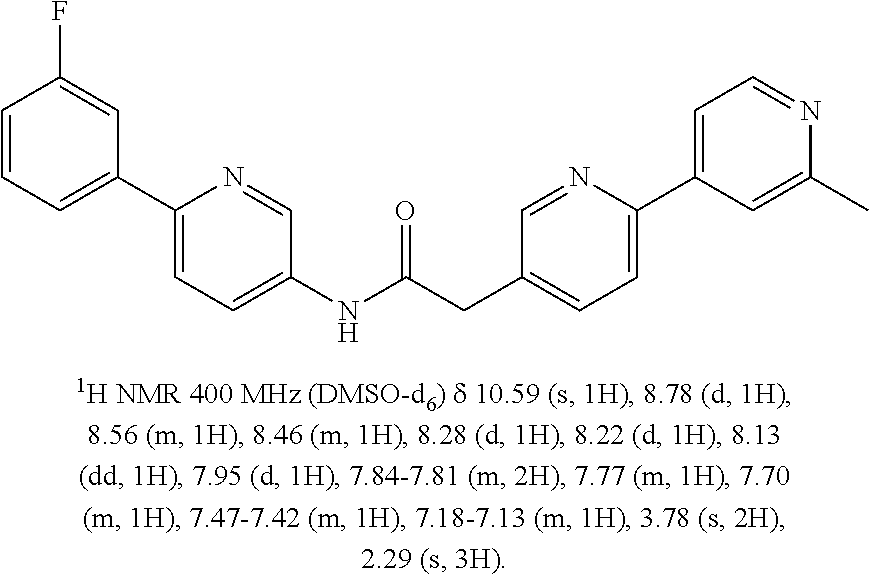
C1=CC=C(C2=CC=C(NC(CC3=CC=C(C4=CC=NC(C)=C4)N=C3)=O)C=N2)C=C1F
